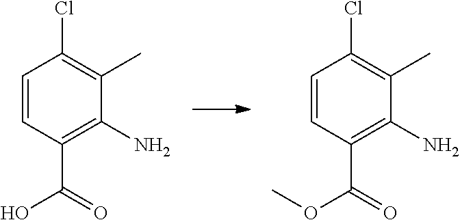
C1=CC(C(O)=O)=C(N)C(C)=C1Cl.C1=CC(C(OC)=O)=C(N)C(C)=C1Cl
